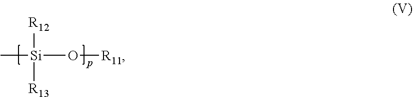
C[Si]([R12])([R13])O[R11]
